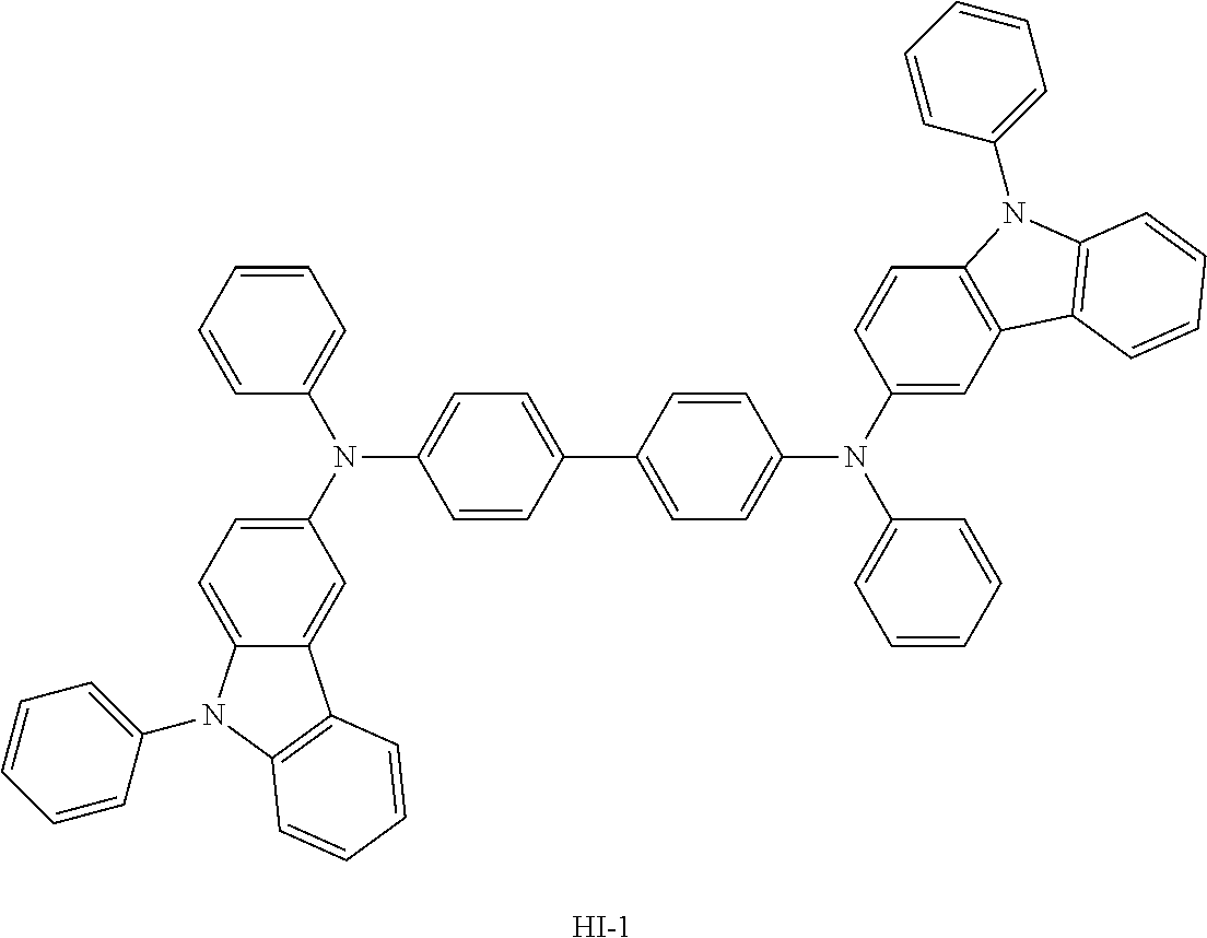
N(C1=CC=C(C2=CC=C(N(C3=CC4=C(C=C3)N(C3=CC=CC=C3)C3=C4C=CC=C3)C3=CC=CC=C3)C=C2)C=C1)(C1=CC=C2C(=C1)C1=C(N2C2=CC=CC=C2)C=CC=C1)C1=CC=CC=C1.[I-]
